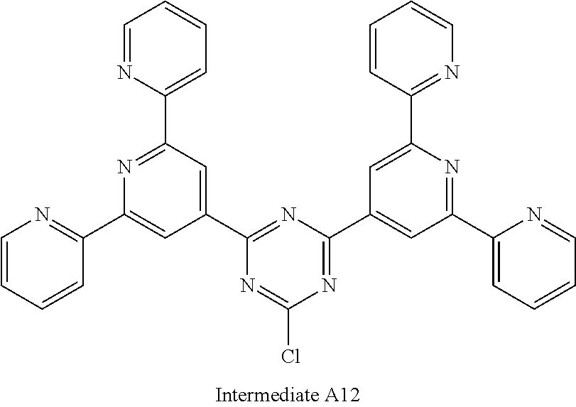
N1=C(C2=CC(C3=CC=CC=N3)=NC(C3=NC=CC=C3)=C2)N=C(Cl)N=C1C1=CC(C2=CC=CC=N2)=NC(C2=NC=CC=C2)=C1
